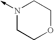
N1(->C)CCOCC1
